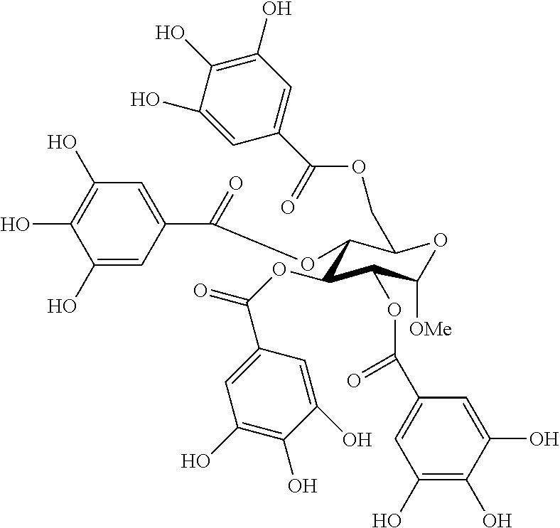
C1(O)=CC(C(=O)OC2C(OC(=O)C3=CC(O)=C(O)C(O)=C3)C(OC(C3=CC(O)=C(O)C(O)=C3)=O)C([OMe])OC2COC(C2=CC(O)=C(O)C(O)=C2)=O)=CC(O)=C1O
